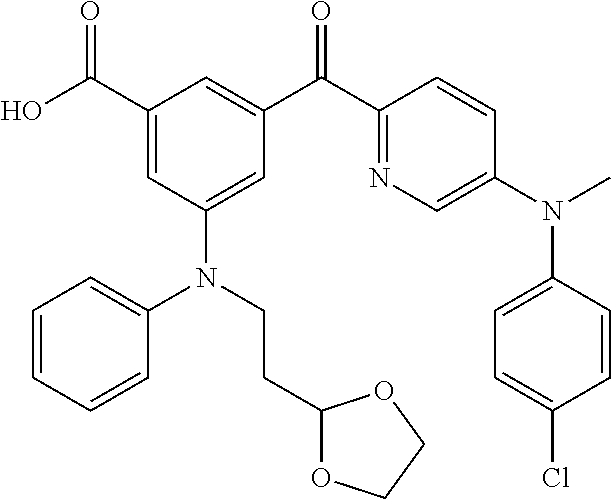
C1(C(O)=O)=CC(N(C2=CC=CC=C2)CCC2OCCO2)=CC(C(C2=NC=C(N(C)C3=CC=C(Cl)C=C3)C=C2)=O)=C1
